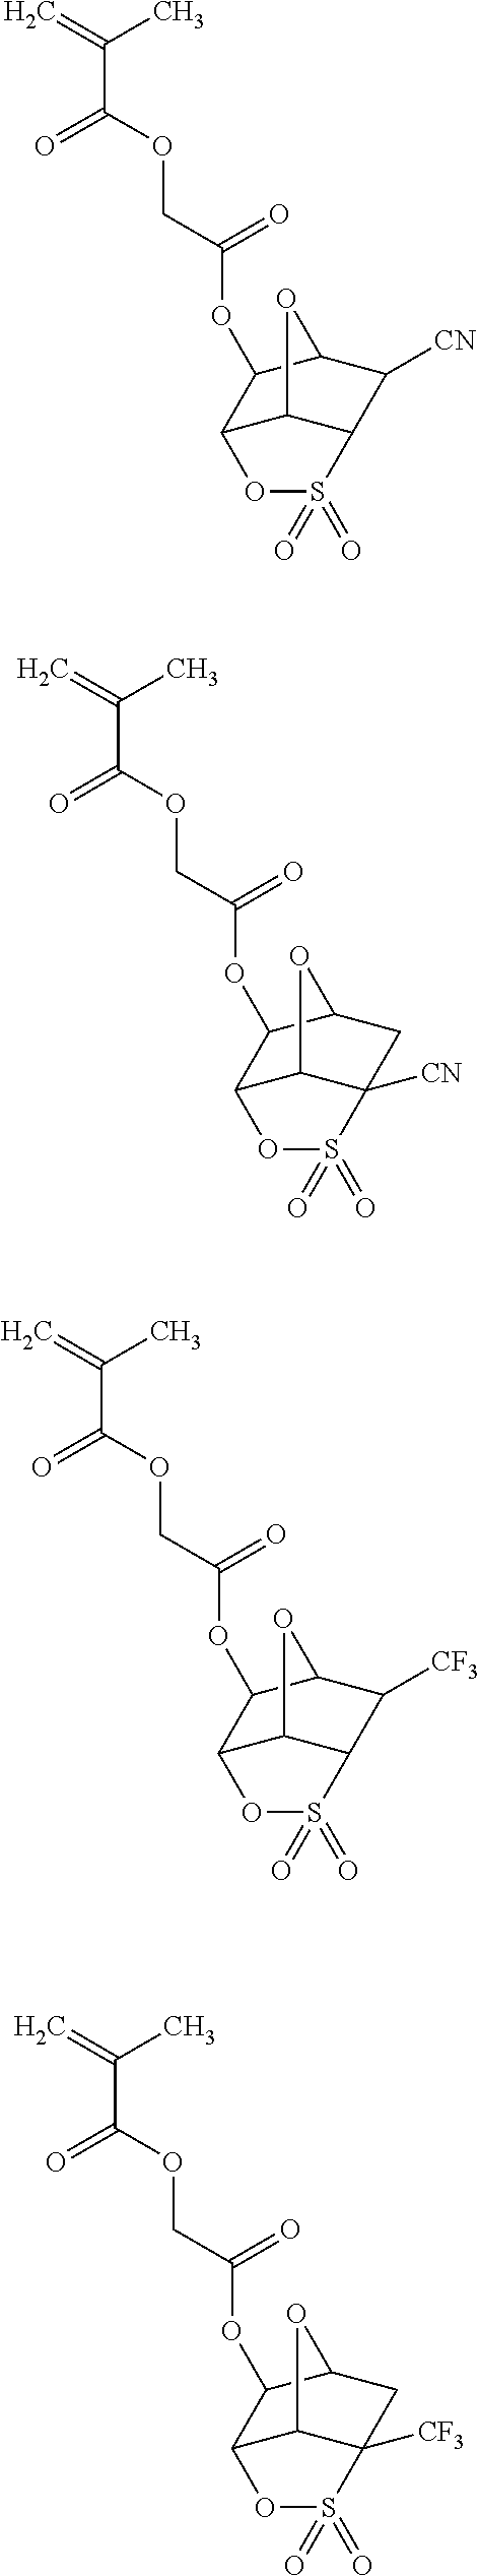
C12C(OC(COC(C(=C)C)=O)=O)C3CC([CF3])(S(=O)(=O)O1)C2O3.C12C(OC(COC(C(=C)C)=O)=O)C3C([CN])C(S(=O)(=O)O1)C2O3.C12C(OC(COC(C(=C)C)=O)=O)C3CC([CN])(S(=O)(=O)O1)C2O3.C12C(OC(COC(C(=C)C)=O)=O)C3C([CF3])C(S(=O)(=O)O1)C2O3
